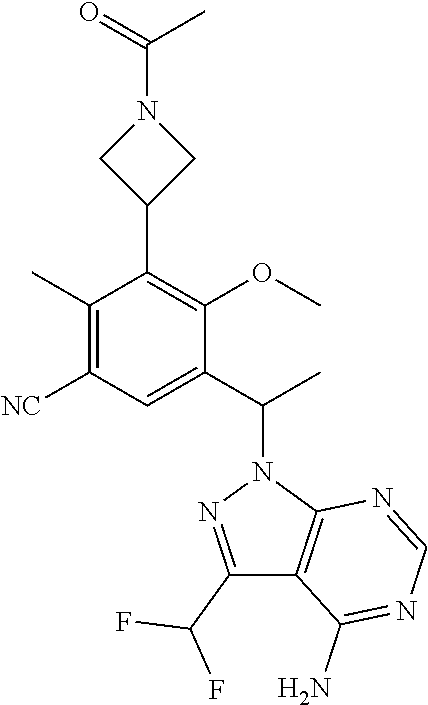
CC(N1CC(C2=C(OC)C(C(C)N3N=C(C(F)F)C4=C3N=CN=C4N)=CC([NC])=C2C)C1)=O
